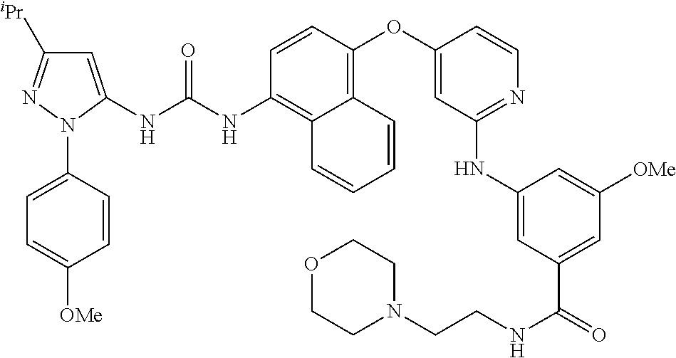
C1=CC(OC2=CC(NC3=CC(C(NCCN4CCOCC4)=O)=CC([OMe])=C3)=NC=C2)=C2C(=C1NC(NC1=CC([iPr])=NN1C1=CC=C([OMe])C=C1)=O)C=CC=C2
